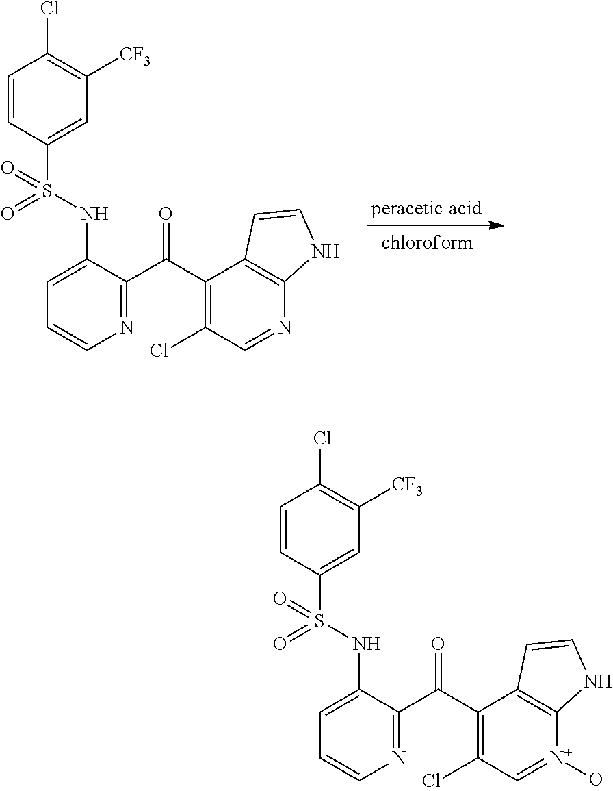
C1=CC(S(=O)(NC2=CC=CN=C2C(=O)C2=C(Cl)C=NC3=C2C=CN3)=O)=CC([CF3])=C1Cl.C1=CC(S(=O)(NC2=CC=CN=C2C(=O)C2=C(Cl)C=[N+]([O_])C3=C2C=CN3)=O)=CC([CF3])=C1Cl
